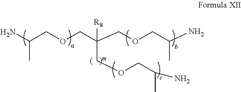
C(COCC(COCC(N)C)(COCC(C)N)[R8])(N)C
